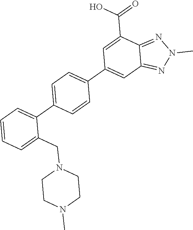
C1(C2=CC=C(C3=CC4=NN(C)N=C4C(C(O)=O)=C3)C=C2)=CC=CC=C1CN1CCN(C)CC1
